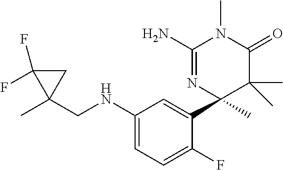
C1(NCC2(C)CC2(F)F)=CC=C(F)C(C2(C)C(C)(C)C(=O)N(C)C(N)=N2)=C1
